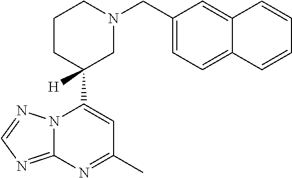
N12C(=NC=N1)N=C(C)C=C2C1([H])CN(CC2=CC=C3C(=C2)C=CC=C3)CCC1
